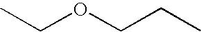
CCOCCC
